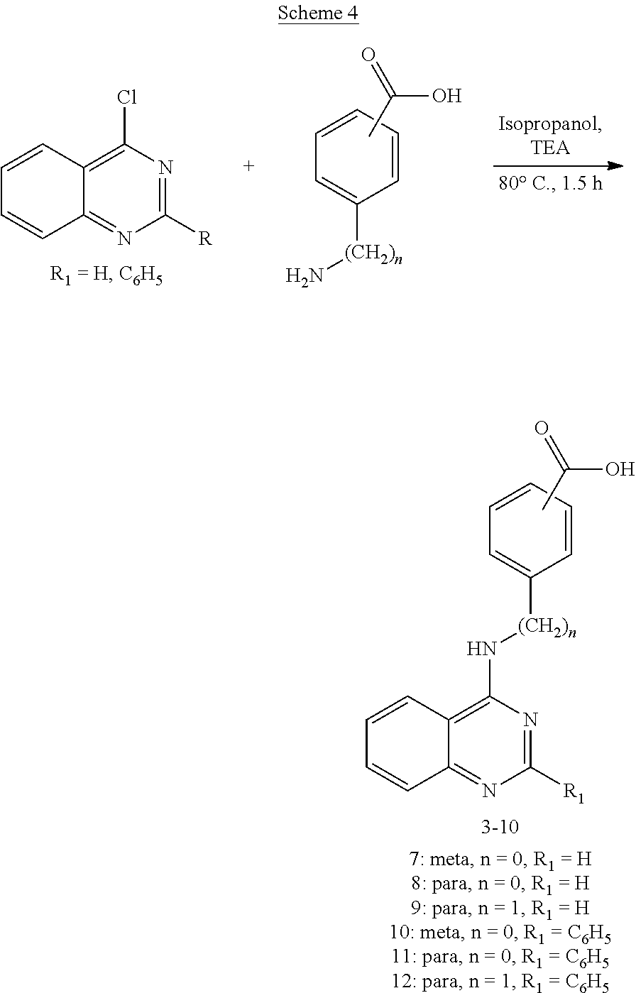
C1=CC=CC([(CH2)n]NC2=C3C(=NC([R1])=N2)C=CC=C3)=C1.CC(=O)O.C1([R])=NC(Cl)=C2C(=N1)C=CC=C2.C1=CC=CC([(CH2)n]N)=C1.CC(=O)O
